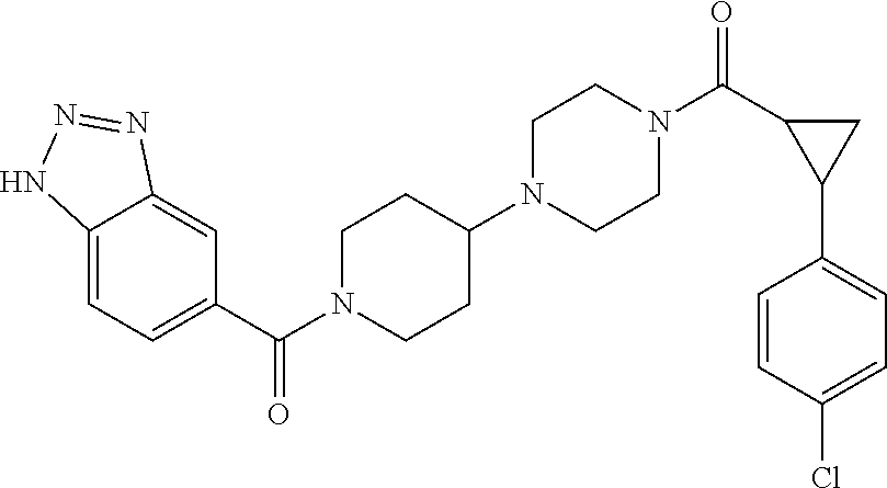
C12=CC=C(C(=O)N3CCC(N4CCN(C(=O)C5C(C6=CC=C(Cl)C=C6)C5)CC4)CC3)C=C1N=NN2
